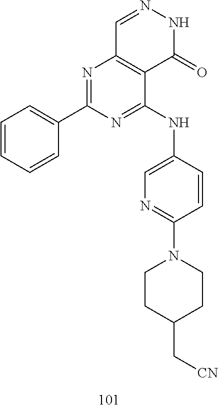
C1=NNC(=O)C2=C1N=C(C1=CC=CC=C1)N=C2NC1=CN=C(N2CCC(C[CN])CC2)C=C1
